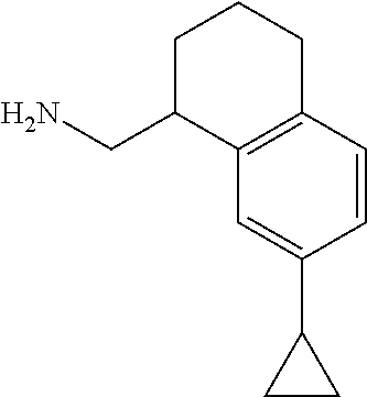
C(C1C2=C(CCC1)C=CC(C1CC1)=C2)N
